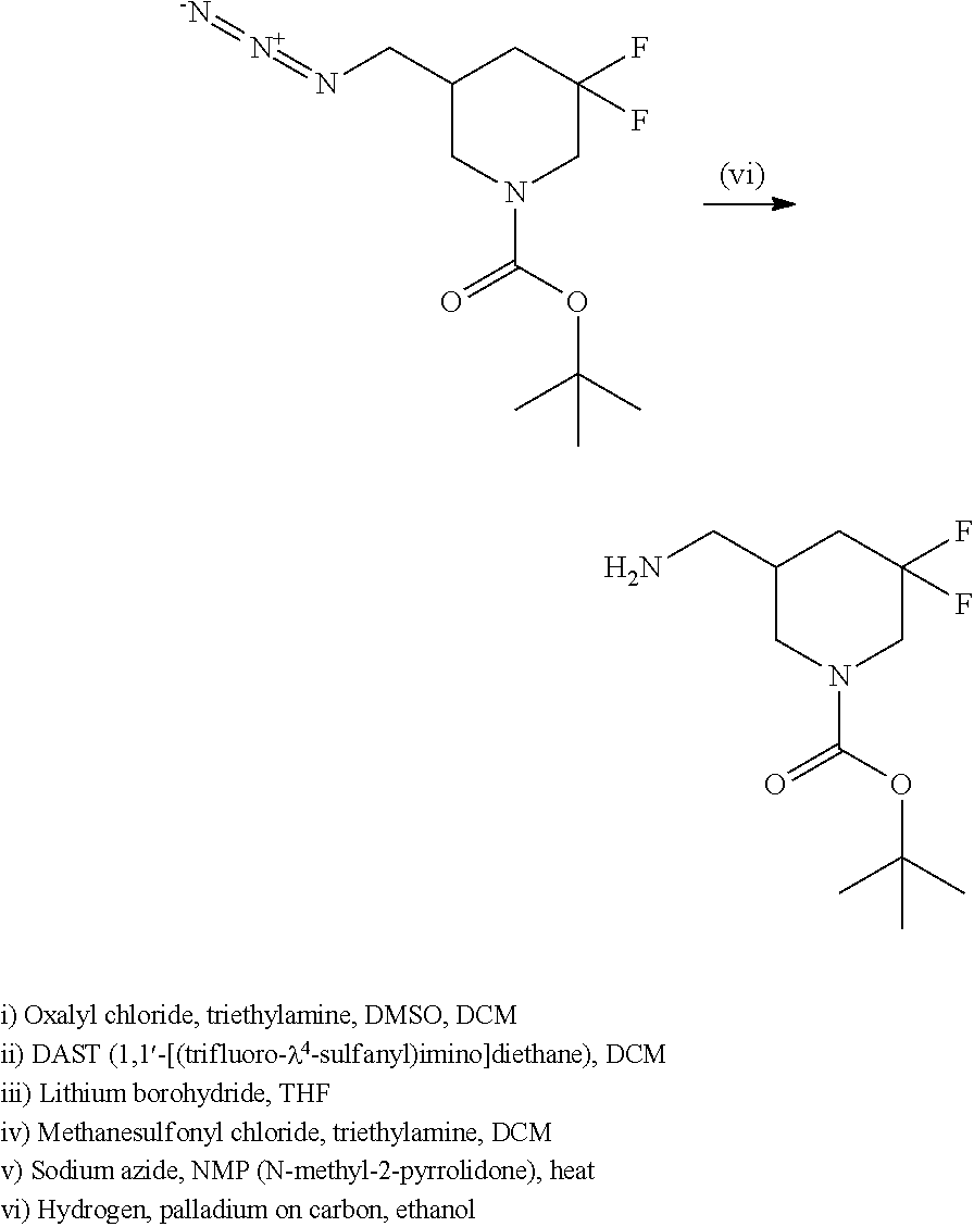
C1(CN=[N+]=[-N])CN(C(OC(C)(C)C)=O)CC(F)(F)C1.C1(CN)CN(C(OC(C)(C)C)=O)CC(F)(F)C1
